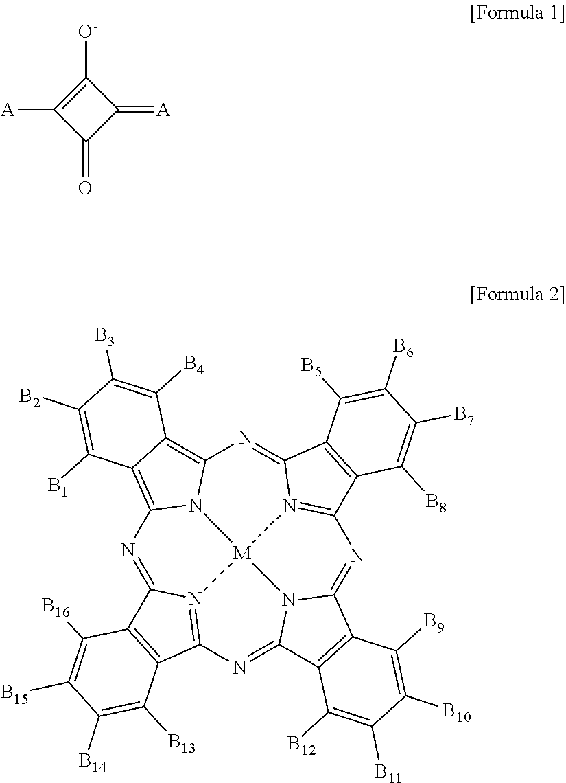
C1([O-])=C([A])C(=O)C1=[A].N1=C2N3=C(N=C4N5C(=NC6=N7C(=NC8=C9C(=C1N8[M]753)C([B1])=C([B2])C([B3])=C9[B4])C1=C6C([B8])=C([B7])C([B6])=C1[B5])C1=C4C([B12])=C([B11])C([B10])=C1[B9])C1=C2C([B16])=C([B15])C([B14])=C1[B13]
